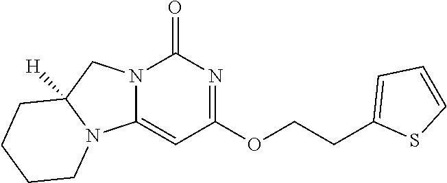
N12C(=CC(OCCC3=CC=CS3)=NC1=O)N1C([H])(C2)CCCC1
